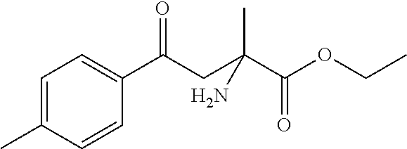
C1=C(C)C=CC(C(CC(C(OCC)=O)(C)N)=O)=C1
